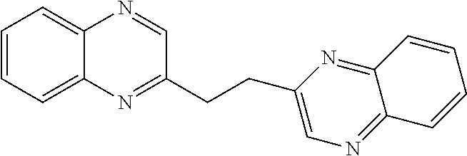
C1=CC=C2C(=C1)N=CC(CCC1=CN=C3C(=N1)C=CC=C3)=N2
